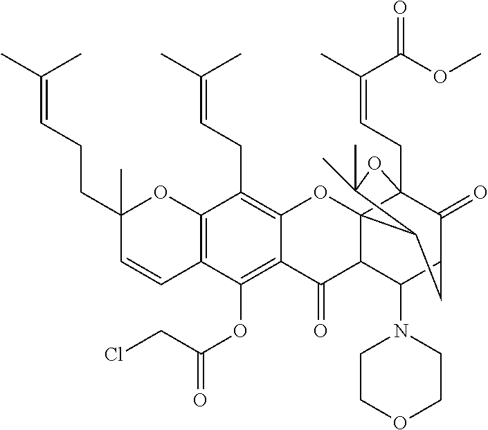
C12=C(C=CC(CCC=C(C)C)(C)O1)C(OC(CCl)=O)=C1C(=C2CC=C(C)C)OC23C4(CC=C(C)C(OC)=O)C(=O)C(CC2C(C)(C)O4)C(N2CCOCC2)C3C1=O
